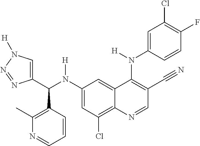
C1(N(C(C2=CN([H])N=N2)C2=C(C)N=CC=C2)[H])=CC(Cl)=C2C(=C1)C(N(C1=CC(Cl)=C(F)C=C1)[H])=C(C#N)C=N2
